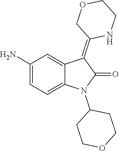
NC1=CC=C2C(=C1)C(=C1NCCOC1)C(=O)N2C1CCOCC1
